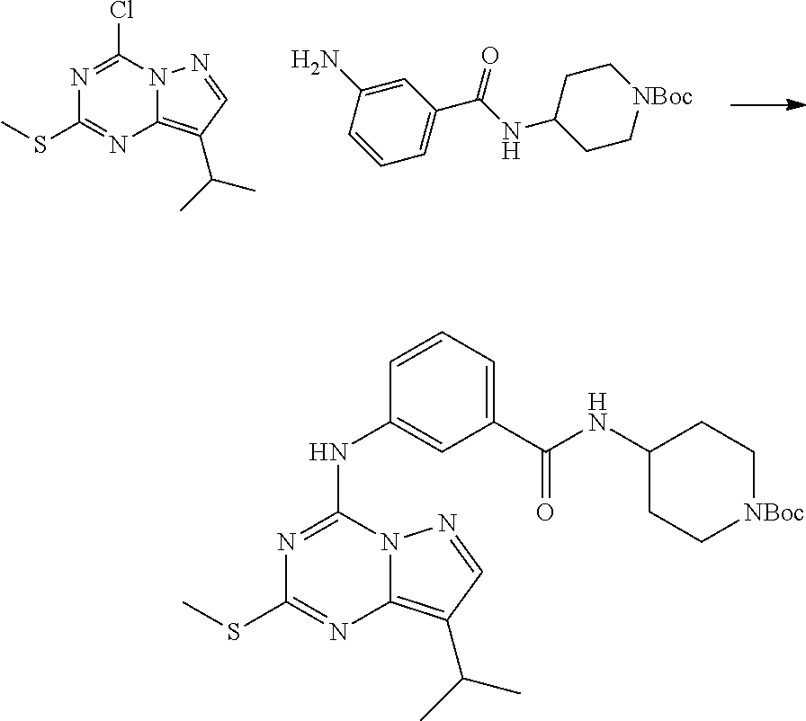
N1=C(Cl)N2C(=C(C(C)C)C=N2)N=C1SC.C1(NC(=O)C2=CC=CC(N)=C2)CC[NBoc]CC1.N1=C(NC2=CC(C(NC3CC[NBoc]CC3)=O)=CC=C2)N2C(=C(C(C)C)C=N2)N=C1SC
